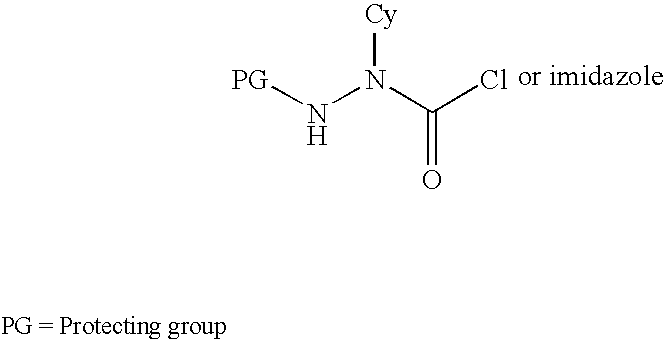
N(N(C(Cl)=O)[Cy])[PG]
